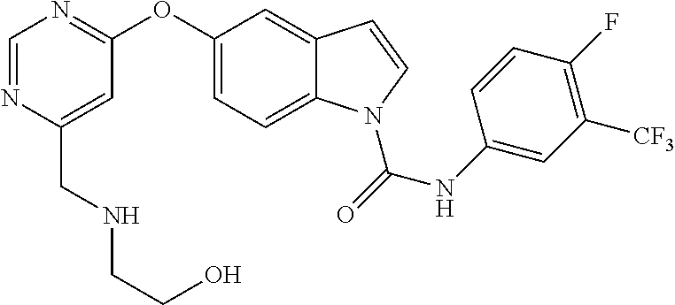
C(C1=CC(OC2=CC=C3C(=C2)C=CN3C(NC2=CC([CF3])=C(F)C=C2)=O)=NC=N1)NCCO
